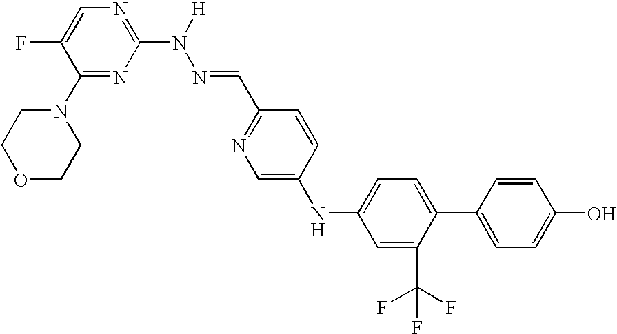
C1(N2CCOCC2)=NC(N(N=CC2=NC=C(NC3=CC=C(C4=CC=C(O)C=C4)C(C(F)(F)F)=C3)C=C2)[H])=NC=C1F
